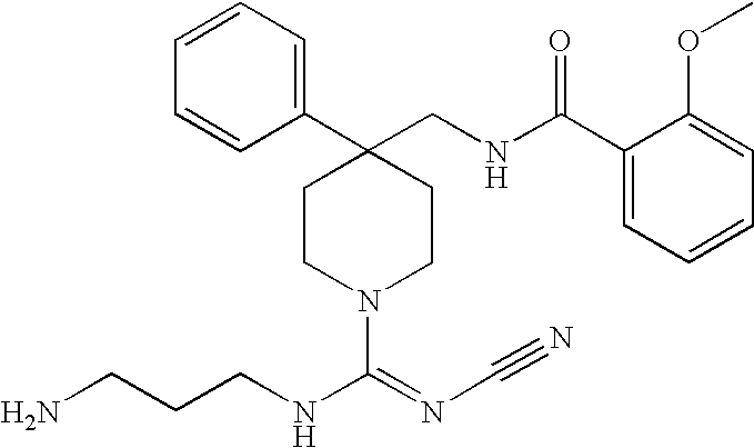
C1(C2(CNC(C3=CC=CC=C3OC)=O)CCN(C(=NC#N)NCCCN)CC2)=CC=CC=C1
